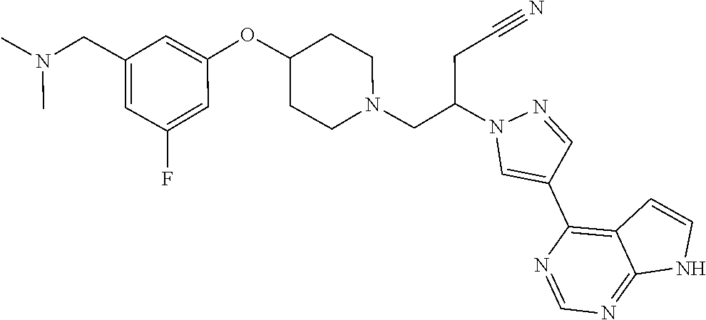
N1=C2C(=C(C3=CN(C(CN4CCC(OC5=CC(CN(C)C)=CC(F)=C5)CC4)CC#N)N=C3)N=C1)C=CN2
